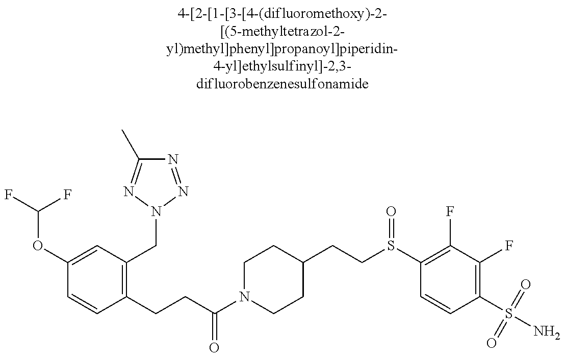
FC(F)OC1=CC(CN2N=C(C)N=N2)=C(CCC(N2CCC(CCS(C3=C(F)C(F)=C(S(N)(=O)=O)C=C3)=O)CC2)=O)C=C1
